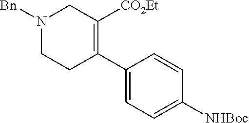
C1(C2=C([CO2Et])CN([Bn])CC2)=CC=C([NHBoc])C=C1
